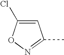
C1=C(Cl)ON=C1C
